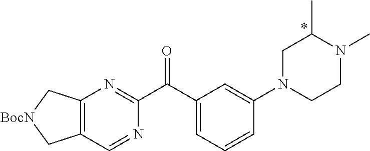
C12=C(C=NC(C(C3=CC=CC(N4CCN(C)C(C)C4)=C3)=O)=N1)C[BocN]C2
